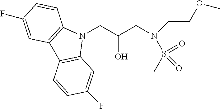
N1(CC(CN(CCOC)S(C)(=O)=O)O)C2=C(C3=C1C=C(F)C=C3)C=C(F)C=C2
